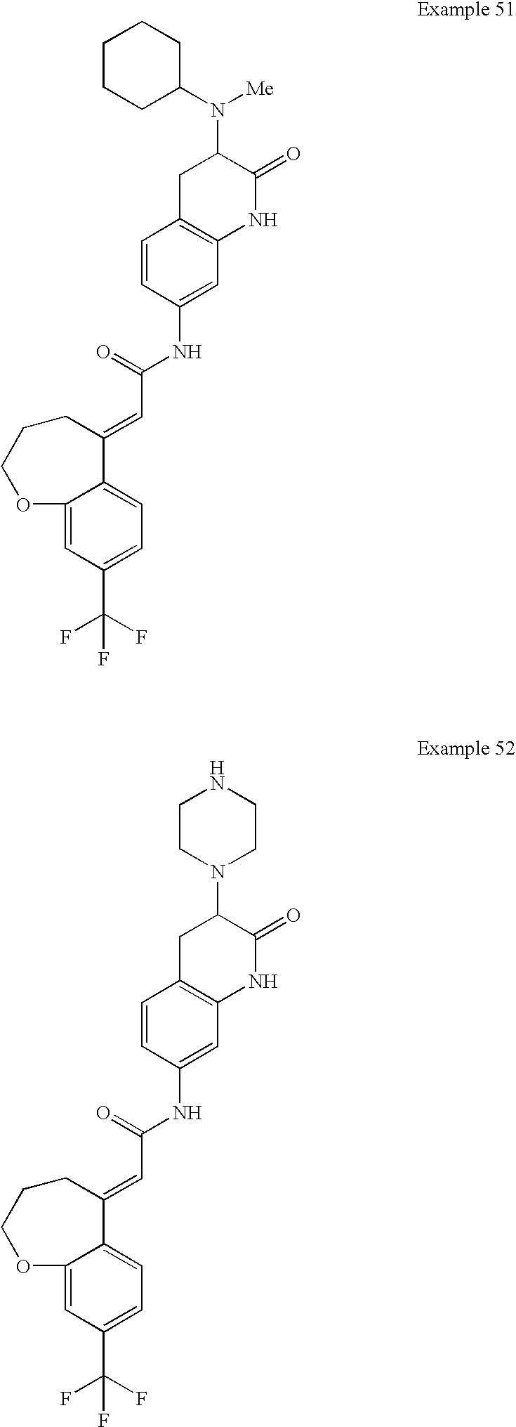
C12=CC(C(F)(F)F)=CC=C1C(=CC(NC1=CC3=C(C=C1)CC(N([Me])C1CCCCC1)C(=O)N3)=O)CCCO2.C12=CC(C(F)(F)F)=CC=C1C(=CC(NC1=CC3=C(C=C1)CC(N1CCNCC1)C(=O)N3)=O)CCCO2
